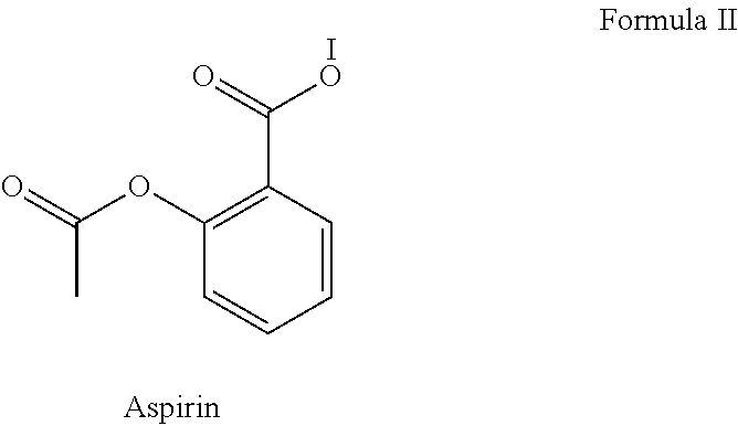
C1=CC(C(=O)O)=C(OC(=O)C)C=C1.I
